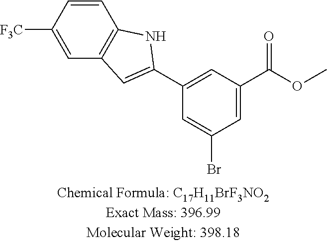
[F3C]C1=CC2=C(C=C1)NC(C1=CC(C(OC)=O)=CC(Br)=C1)=C2
